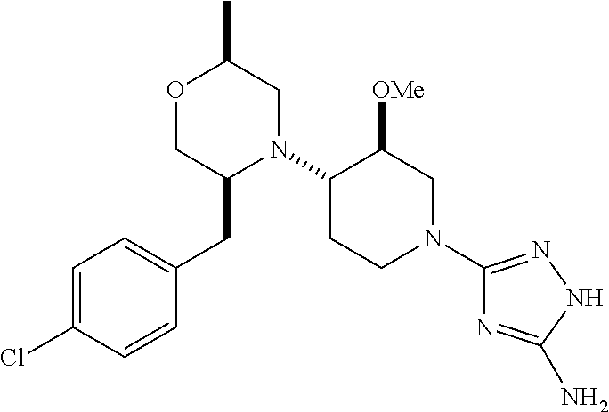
C1=C(Cl)C=CC(CC2N(C3CCN(C4=NNC(N)=N4)CC3[OMe])CC(C)OC2)=C1
